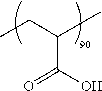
C(C)C(C)C(O)=O
